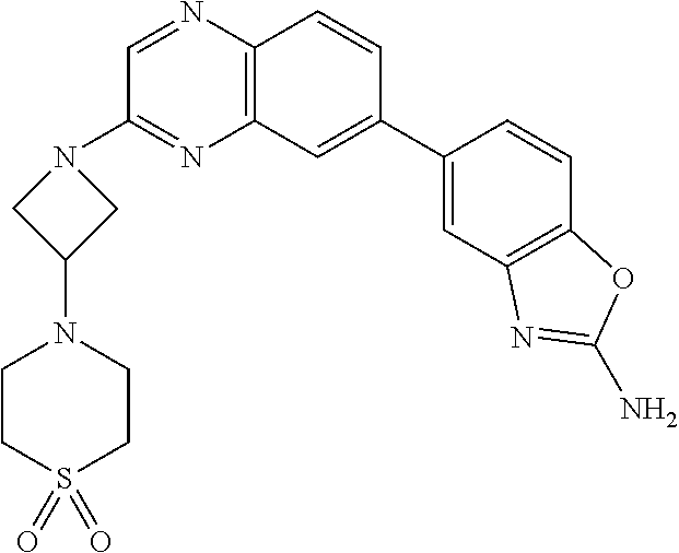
C12=C(C=CC(C3=CC4=C(C=C3)OC(N)=N4)=C1)N=CC(N1CC(N3CCS(=O)(=O)CC3)C1)=N2
